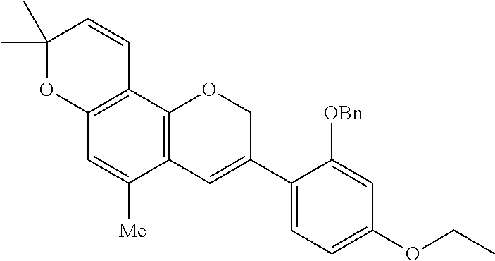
C1(C)(C)OC2=C(C=C1)C1=C(C([Me])=C2)C=C(C2=CC=C(OCC)C=C2[OBn])CO1
